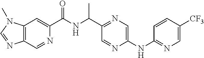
C12=C(C=NC(C(=O)NC(C)C3=NC=C(NC4=NC=C([CF3])C=C4)N=C3)=C1)N=CN2C
